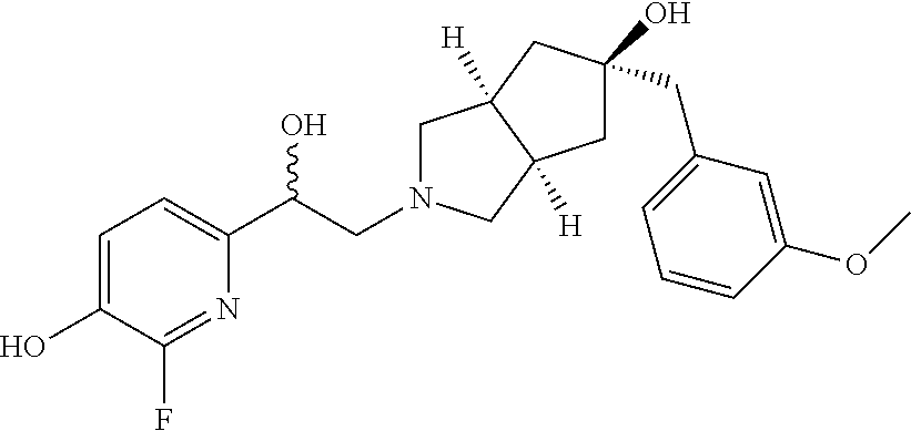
C1=C(O)C(F)=NC(C(CN2CC3([H])C([H])(C2)CC(O)(CC2=CC=CC(OC)=C2)C3)O)=C1
